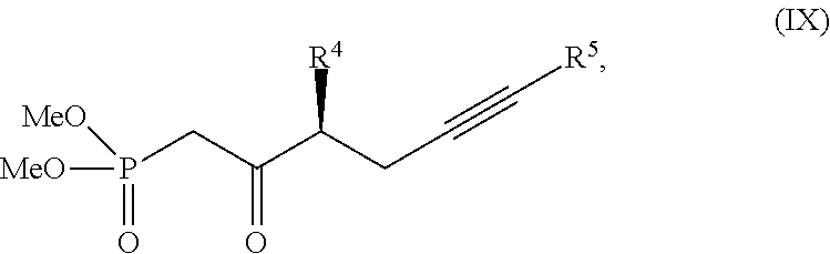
C(C(C(CC#C[R5])[R4])=O)P(=O)([MeO])[MeO]
